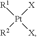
[R1][Pt]([X])([R2])[X]
